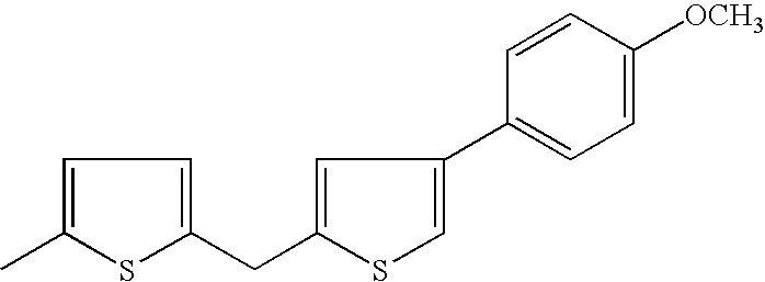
C1=C(C)SC(CC2=CC(C3=CC=C([OCH3])C=C3)=CS2)=C1
